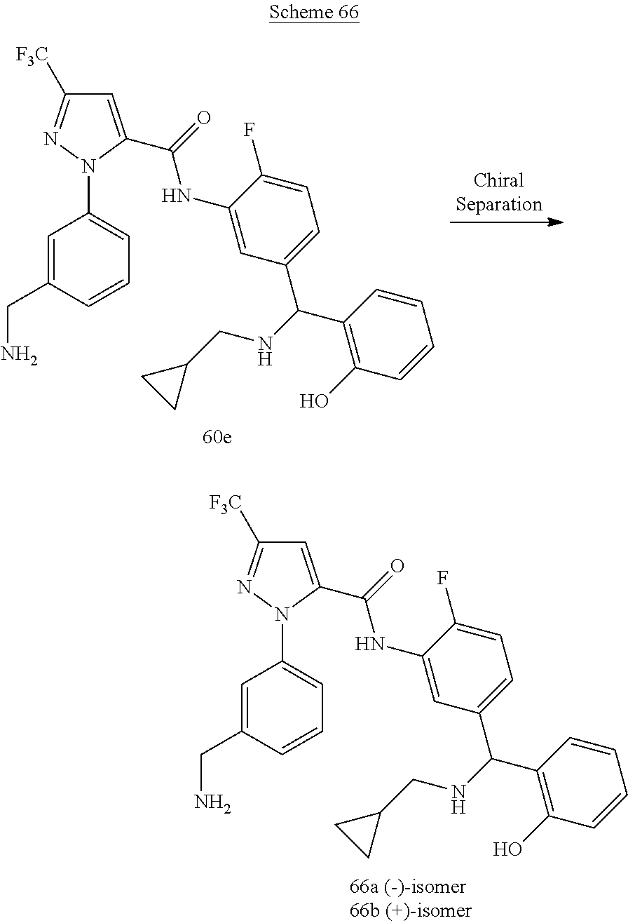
C1=C(C(=O)NC2=CC(C(NCC3CC3)C3=C(O)C=CC=C3)=CC=C2F)N(C2=CC=CC(CN)=C2)N=C1[F3C].C1=C(C(=O)NC2=CC(C(NCC3CC3)C3=C(O)C=CC=C3)=CC=C2F)N(C2=CC=CC(CN)=C2)N=C1[F3C]
